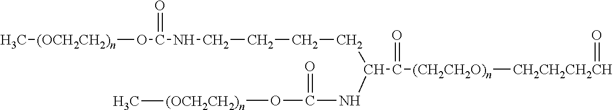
[(OCH2CH2)n](C)OC(NCCCCC(NC(O[(OCH2CH2)n]C)=O)C([(CH2CH2O)n][CH2CH2CH2CH]=O)=O)=O
